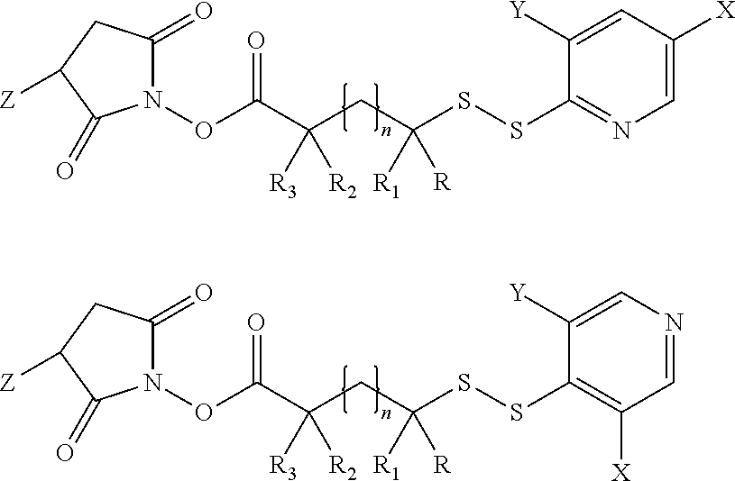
N1(OC(=O)C(CC(SSC2=NC=C([X])C=C2[Y])([R1])[R])([R3])[R2])C(=O)CC([Z])C1=O.N1(OC(=O)C(CC(SSC2=C([X])C=NC=C2[Y])([R1])[R])([R3])[R2])C(=O)CC([Z])C1=O
